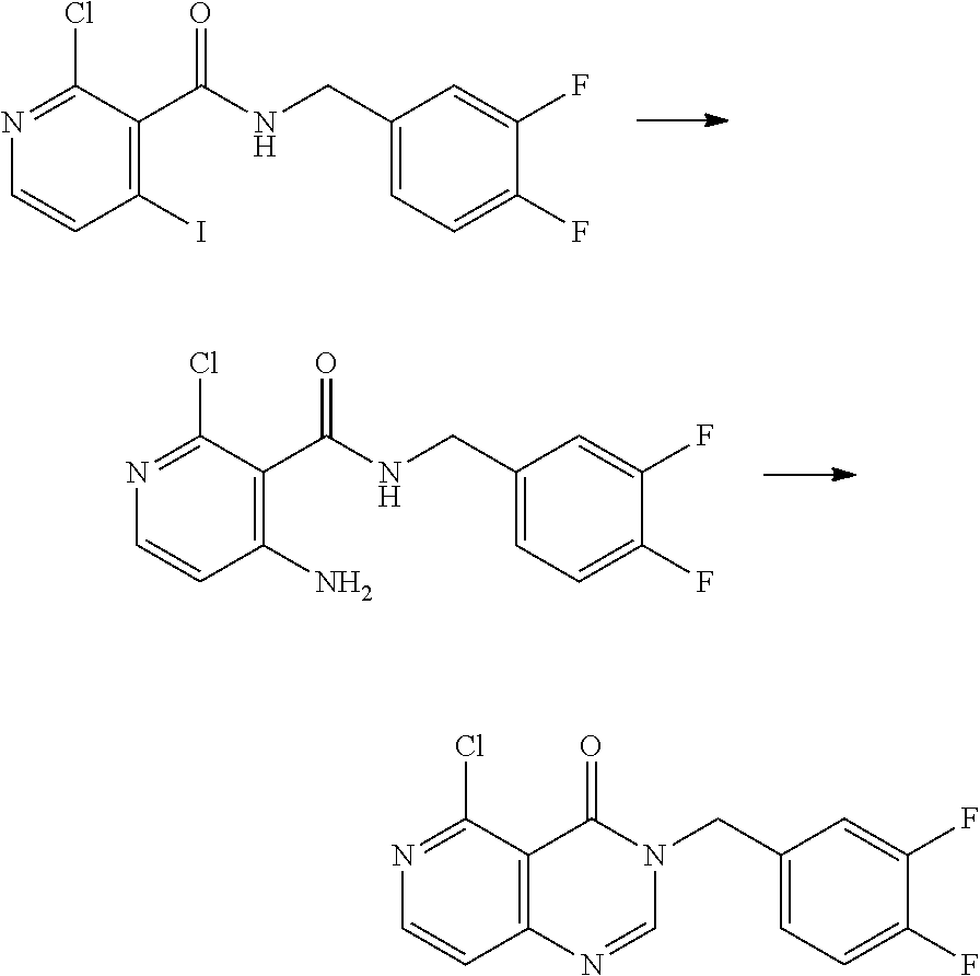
N1=C(Cl)C(C(=O)NCC2=CC=C(F)C(F)=C2)=C(I)C=C1.N1=C(Cl)C(C(=O)NCC2=CC=C(F)C(F)=C2)=C(N)C=C1.N1=C(Cl)C2=C(C=C1)N=CN(CC1=CC=C(F)C(F)=C1)C2=O
